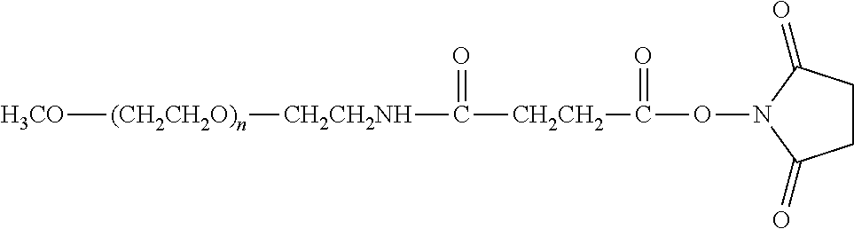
[H3CO][(CH2CH2O)n][CH2CH2NH]C(=O)[CH2CH2]C(=O)ON1C(=O)CCC1=O
